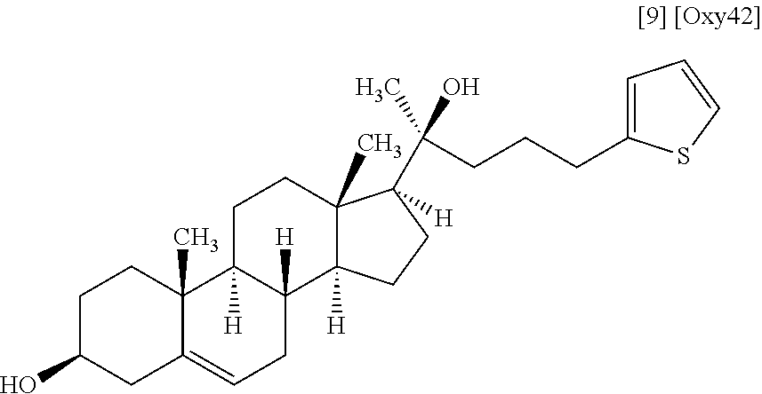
C1C(O)CC2=CCC3([H])C([H])(C2(C)C1)CCC1(C)C3([H])CCC1(C(CCCC1=CC=CS1)(C)O)[H]
